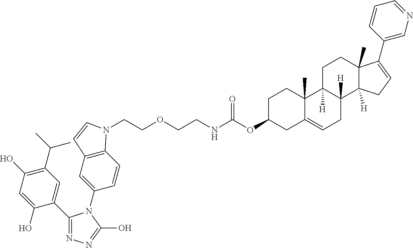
N(C(OC1CC2=CCC3([H])C([H])(C2(C)CC1)CCC1(C)C3([H])CC=C1C1=CN=CC=C1)=O)CCOCCN1C2=C(C=C(N3C(C4=CC(C(C)C)=C(O)C=C4O)=NN=C3O)C=C2)C=C1
